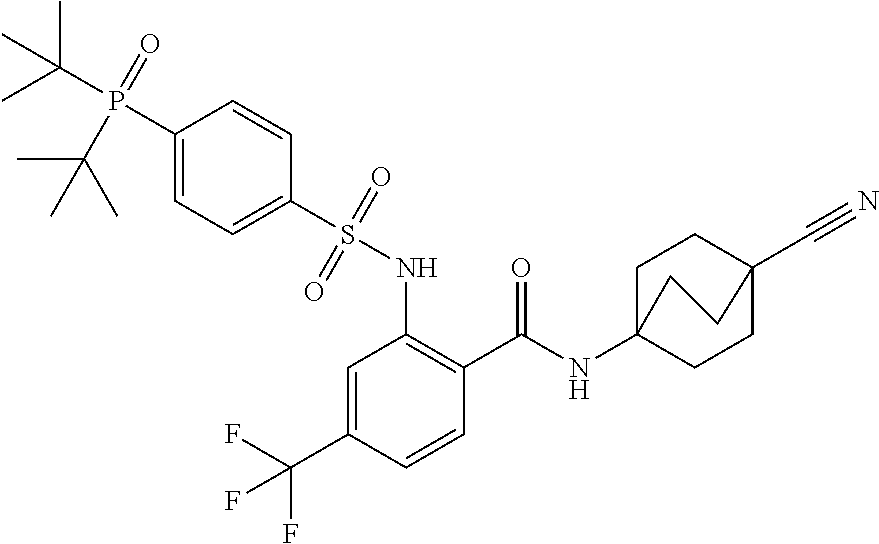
C1=C(C(F)(F)F)C=CC(C(=O)NC23CCC(C#N)(CC2)CC3)=C1NS(C1=CC=C(P(C(C)(C)C)(=O)C(C)(C)C)C=C1)(=O)=O
